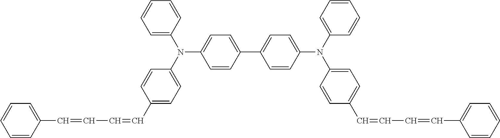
C1=C(N(C2=CC=C(C=CC=CC3=CC=CC=C3)C=C2)C2=CC=CC=C2)C=CC(C2=CC=C(N(C3=CC=CC=C3)C3=CC=C(C=CC=CC4=CC=CC=C4)C=C3)C=C2)=C1
